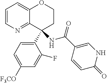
C1=CN=C2C(=C1)OCCC2(NC(C1=CNC(=O)C=C1)=O)C1=CC=C([F3CO])C=C1F
